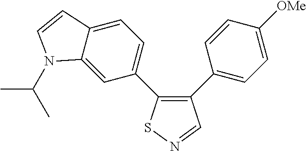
C1(C2=CC=C([OMe])C=C2)=C(C2=CC=C3C(=C2)N(C(C)C)C=C3)SN=C1
